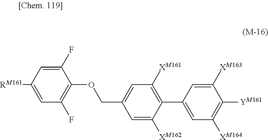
C1(F)=CC([RM161])=CC(F)=C1OCC1=CC([XM161])=C(C2=CC([XM164])=C([YM161])C([XM163])=C2)C([XM162])=C1
